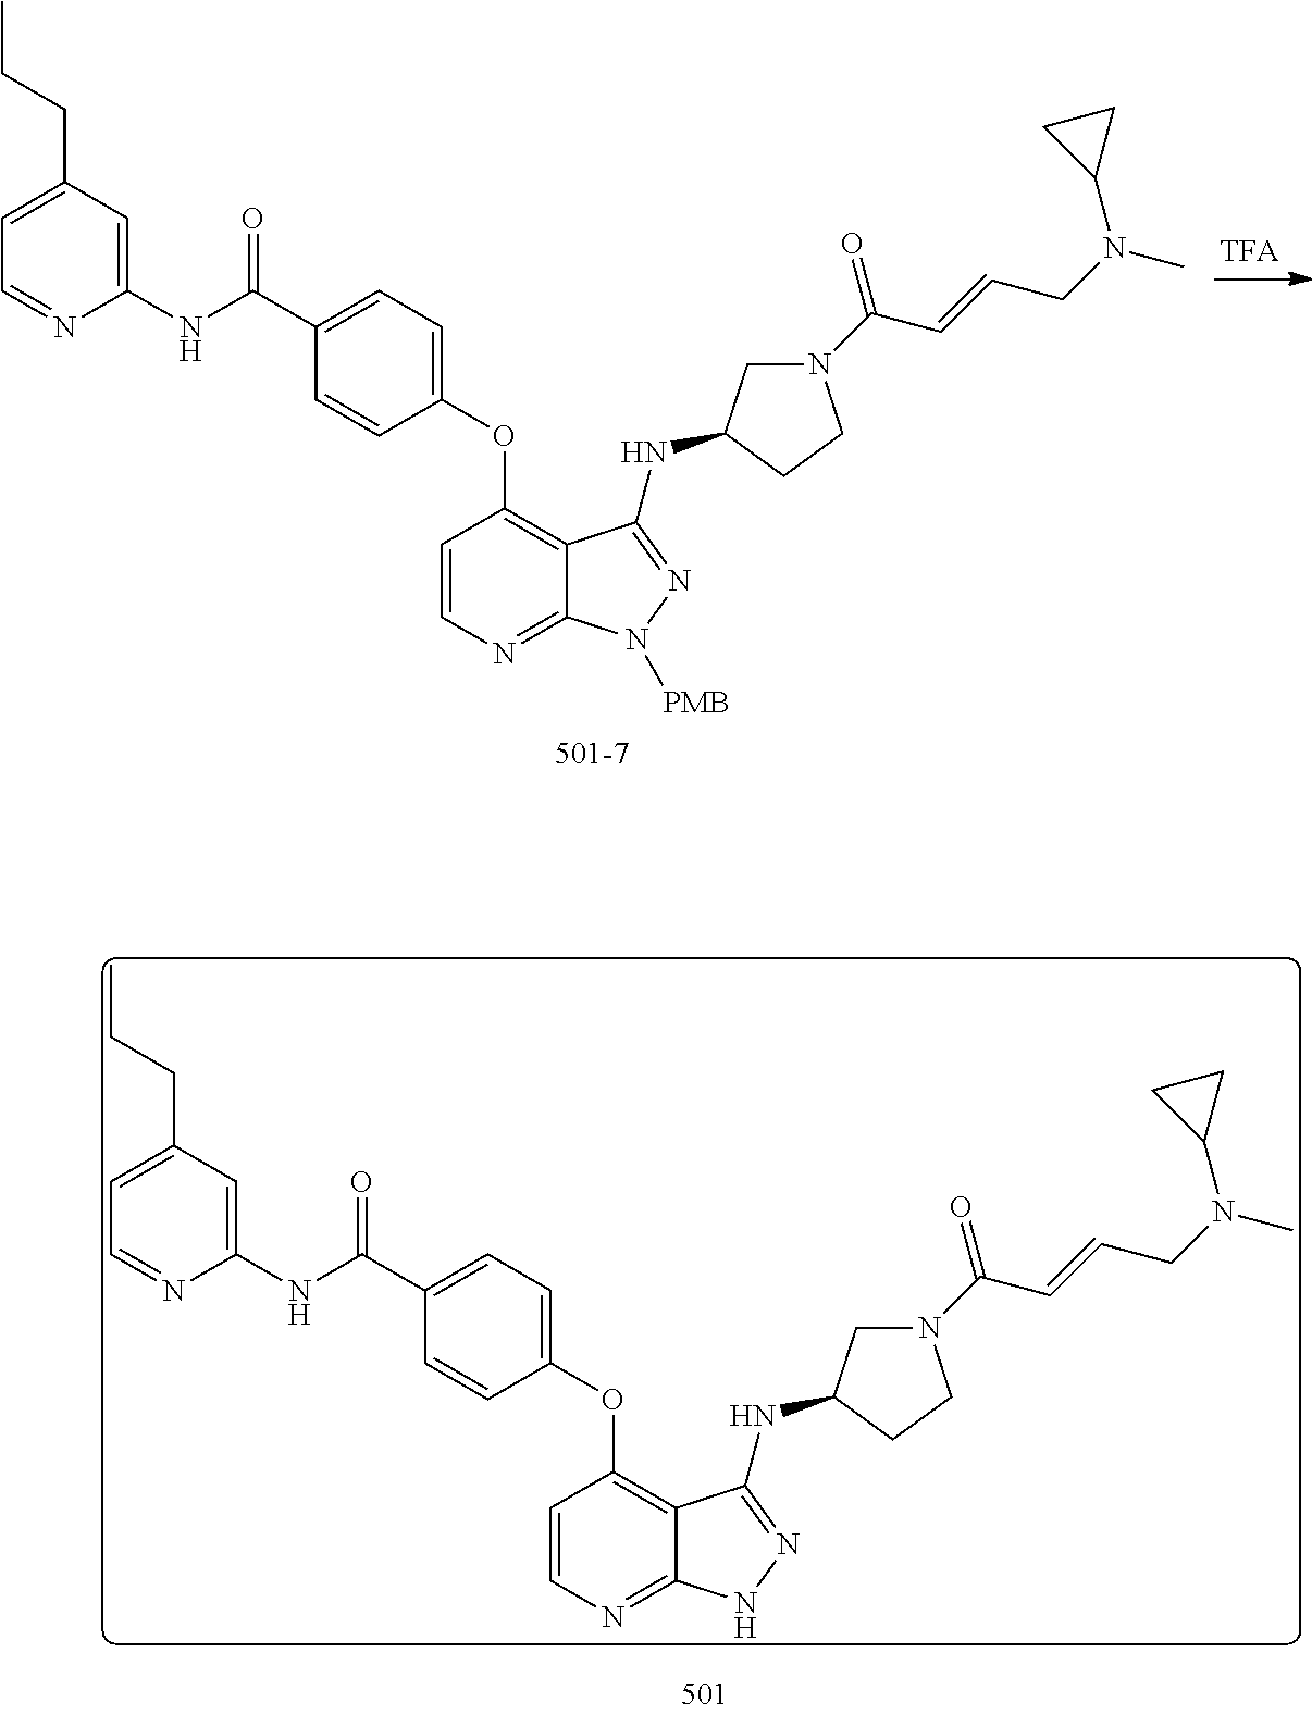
N(C(C1=CC=C(OC2=C3C(=NC=C2)N([PMB])N=C3NC2CN(C(C=CCN(C)C3CC3)=O)CC2)C=C1)=O)C1=CC(CCC)=CC=N1.N(C(C1=CC=C(OC2=C3C(=NC=C2)NN=C3NC2CN(C(C=CCN(C)C3CC3)=O)CC2)C=C1)=O)C1=CC(CCC)=CC=N1
